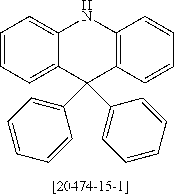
C1=CC=C2C(=C1)NC1=C(C2(C2=CC=CC=C2)C2=CC=CC=C2)C=CC=C1
